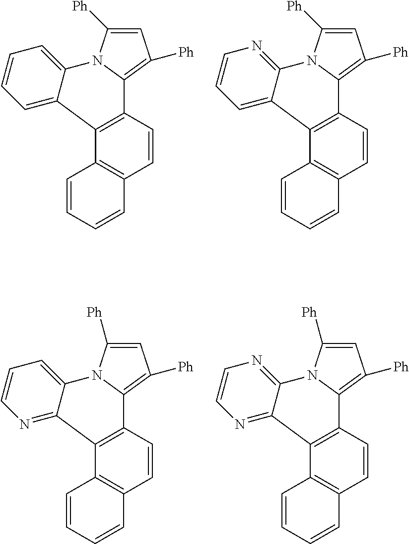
C12=C(C=CC3=C1C1=CC=CC=C1N1C3=C([Ph])C=C1[Ph])C=CC=C2.C12=C(C=CC3=C1C1=CC=CN=C1N1C3=C([Ph])C=C1[Ph])C=CC=C2.C12=C(C=CC3=C1C1=NC=CC=C1N1C3=C([Ph])C=C1[Ph])C=CC=C2.C12=C(C=CC3=C1C1=NC=CN=C1N1C3=C([Ph])C=C1[Ph])C=CC=C2
